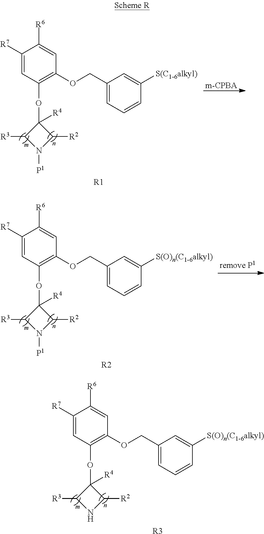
[R1].C1([R4])(OC2=C(OCC3=CC=CC([S(C1-6alkyl)])=C3)C=C([R6])C([R7])=C2)C([R3])N([P1])C1[R2].[m-CPBA].[R2].C1([R4])(OC2=C(OCC3=CC=CC([S(O)n(C1-6alkyl)])=C3)C=C([R6])C([R7])=C2)C([R3])N([P1])C1[R2].[R3].C1([R4])(OC2=C(OCC3=CC=CC([S(O)n(C1-6alkyl)])=C3)C=C([R6])C([R7])=C2)C([R3])NC1[R2]
